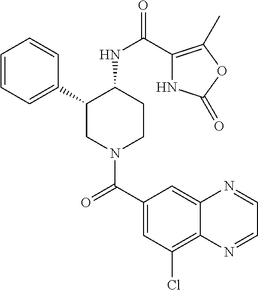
C1=CC=C(C2CN(C(C3=CC(Cl)=C4C(=C3)N=CC=N4)=O)CCC2NC(=O)C2=C(C)OC(=O)N2)C=C1
